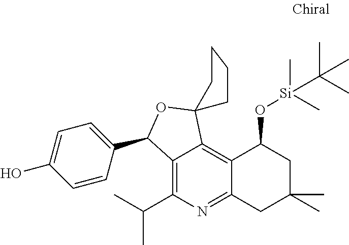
C12=C(C(C)C)N=C3C(=C1C1(OC2C2=CC=C(O)C=C2)CCCC1)C(O[Si](C)(C)C(C)(C)C)CC(C)(C)C3
